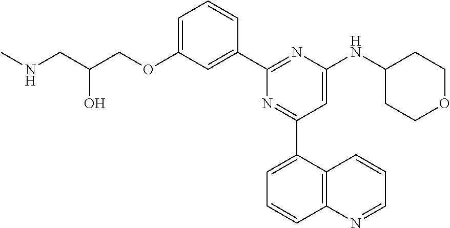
C1=C(OCC(CNC)O)C=C(C2=NC(NC3CCOCC3)=CC(C3=CC=CC4=C3C=CC=N4)=N2)C=C1
